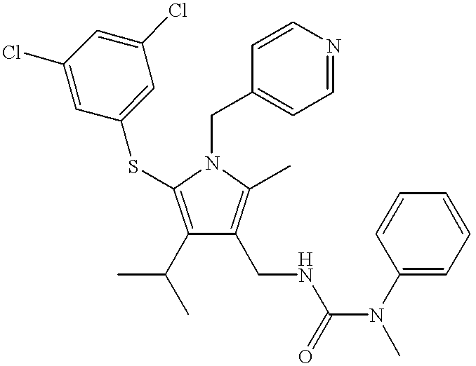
C1(C(C)C)=C(SC2=CC(Cl)=CC(Cl)=C2)N(CC2=CC=NC=C2)C(C)=C1CNC(=O)N(C)C1=CC=CC=C1
